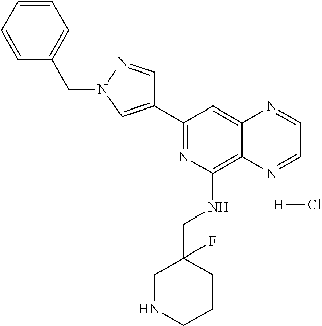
C1(C2=NC(NCC3(F)CNCCC3)=C3C(=C2)N=CC=N3)=CN(CC2=CC=CC=C2)N=C1.[H]Cl
